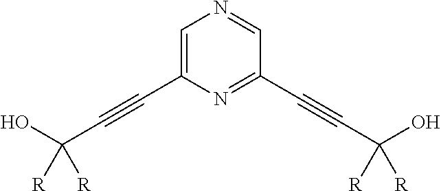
C1=C(C#CC(O)([R])[R])N=C(C#CC(O)([R])[R])C=N1
